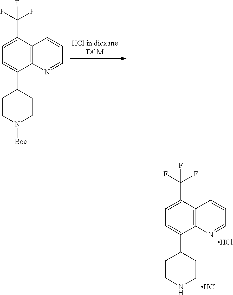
C1=C(C(F)(F)F)C2=C(C(C3CCN([Boc])CC3)=C1)N=CC=C2.C1=C(C(F)(F)F)C2=C(C(C3CCNCC3)=C1)N=CC=C2.Cl.Cl
